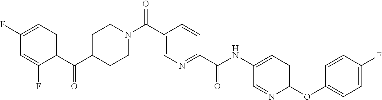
C1C(C(C2=CC=C(F)C=C2F)=O)CCN(C(C2=CN=C(C(NC3=CC=C(OC4=CC=C(F)C=C4)N=C3)=O)C=C2)=O)C1
